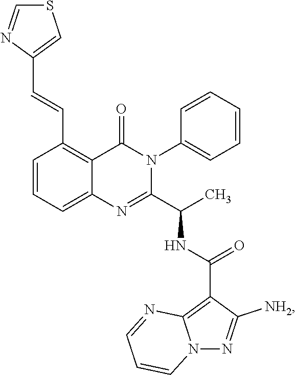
C1(C=CC2=C3C(=CC=C2)N=C(C(C)NC(C2=C4N(N=C2[NH2])C=CC=N4)=O)N(C2=CC=CC=C2)C3=O)=CSC=N1
